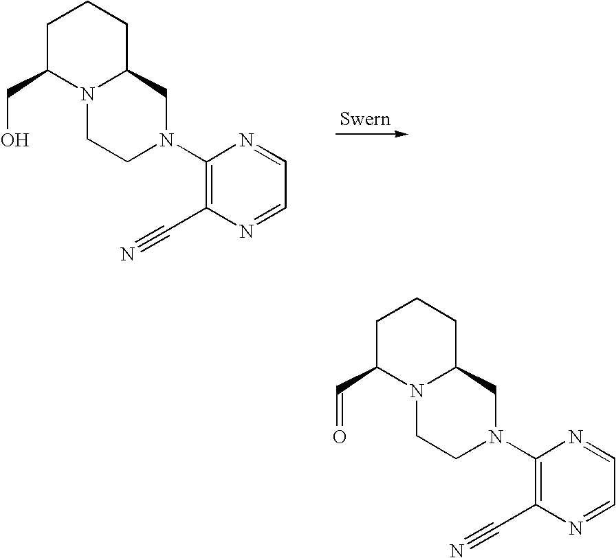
C1C(CO)N2C(CC1)CN(C1=C(C#N)N=CC=N1)CC2.C1C(C=O)N2C(CC1)CN(C1=C(C#N)N=CC=N1)CC2
